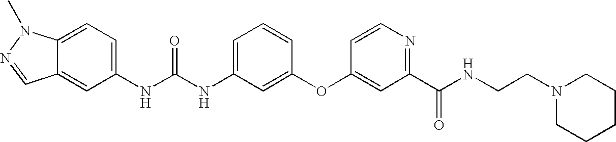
C12=CC(NC(NC3=CC=CC(OC4=CC(C(NCCN5CCCCC5)=O)=NC=C4)=C3)=O)=CC=C1N(C)N=C2
